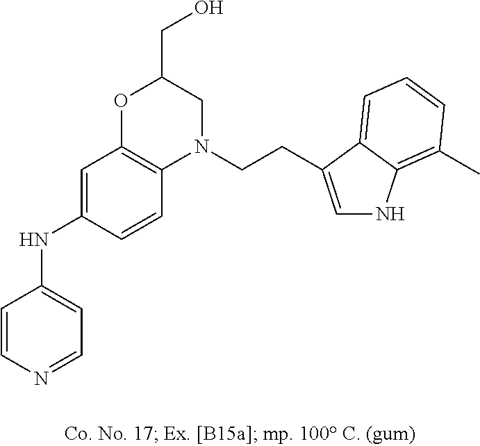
C1=CN=CC=C1NC1=CC2=C(C=C1)N(CCC1=CNC3=C(C)C=CC=C31)CC(CO)O2
